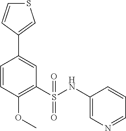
C1=CC(OC)=C(S(NC2=CN=CC=C2)(=O)=O)C=C1C1=CSC=C1
